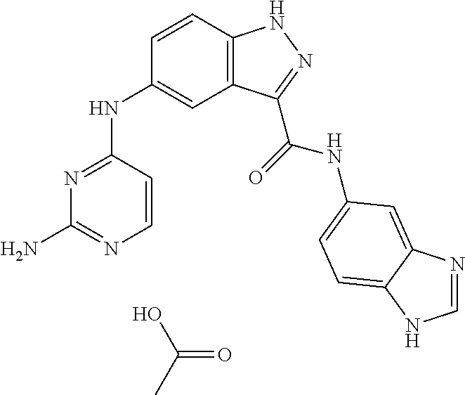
OC(C)=O.N1=C(NC2=CC3=C(C=C2)NN=C3C(=O)NC2=CC=C3C(=C2)N=CN3)C=CN=C1N
